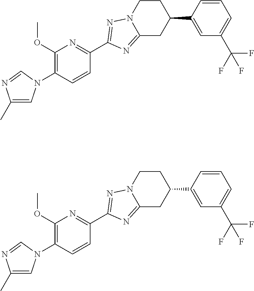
C12=NC(C3=NC(OC)=C(N4C=C(C)N=C4)C=C3)=NN1CCC(C1=CC(C(F)(F)F)=CC=C1)C2.C12=NC(C3=NC(OC)=C(N4C=C(C)N=C4)C=C3)=NN1CCC(C1=CC(C(F)(F)F)=CC=C1)C2
